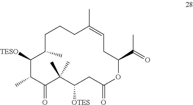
C1([TESO])C(C)C(=O)C(C)(C)C([OTES])CC(=O)OC(C(=O)C)CC=C(C)CCCC1C
